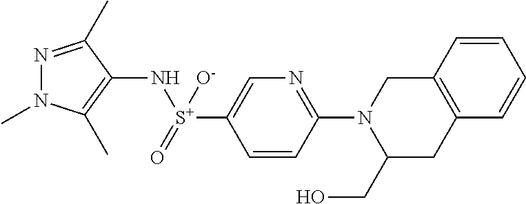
N1(C)N=C(C)C(N[S+](=O)([O-])C2=CN=C(N3C(CO)CC4=C(C3)C=CC=C4)C=C2)=C1C
